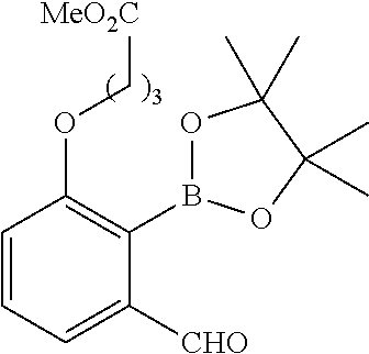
C1=CC=C([CHO])C(B2OC(C)(C)C(C)(C)O2)=C1OC[MeO2C]
